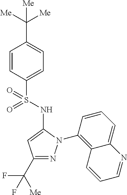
C1=CC(S(=O)(NC2=CC(C(F)([Me])F)=NN2C2=C3C(=CC=C2)N=CC=C3)=O)=CC=C1C([Me])([Me])[Me]
